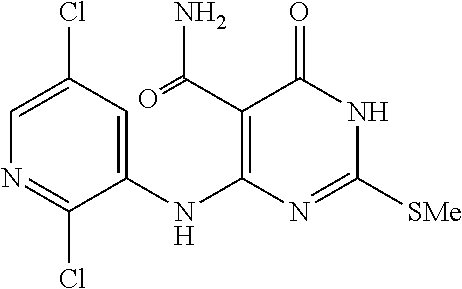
C1=C(Cl)C=C(NC2=C(C(=O)N)C(=O)NC([SMe])=N2)C(Cl)=N1
